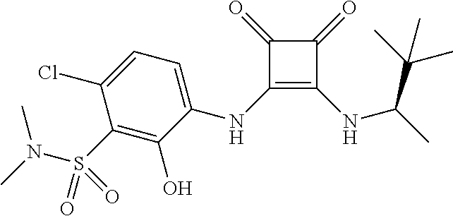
C1(=O)C(=O)C(NC2=CC=C(Cl)C(S(N(C)C)(=O)=O)=C2O)=C1NC(C)C(C)(C)C
